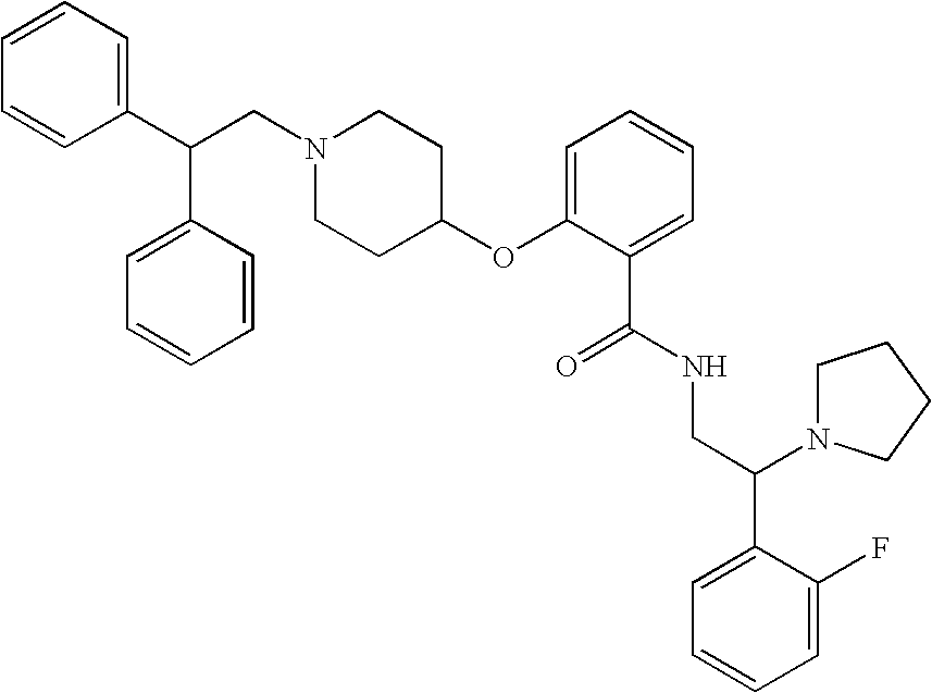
N1(CC(C2=CC=CC=C2)C2=CC=CC=C2)CCC(OC2=CC=CC=C2C(=O)NCC(C2=CC=CC=C2F)N2CCCC2)CC1
